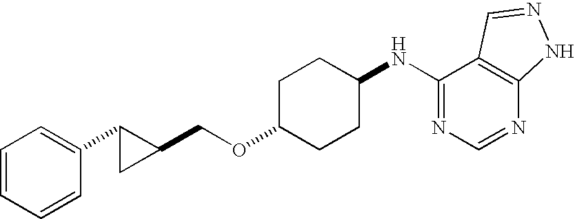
C1(COC2CCC(NC3=NC=NC4=C3C=NN4)CC2)C(C2=CC=CC=C2)C1
